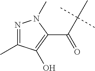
C(C(C)(C)C)(C1=C(O)C(C)=NN1C)=O
